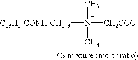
[C13H27CONH(CH2)3]N([CH2COO-])(C)C
